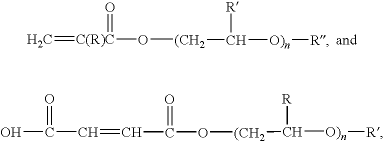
C=[C(R)C](O[(CH2]C([R])[O)n][R])=O.OC(=O)C=CC(=O)O[(CH2]C([R])[O)n][R]
